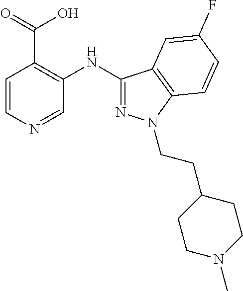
C1=CN=CC(NC2=NN(CCC3CCN(C)CC3)C3=C2C=C(F)C=C3)=C1C(=O)O
